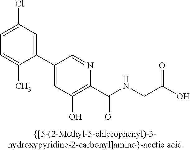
C1(C2=CC(O)=C(C(NCC(O)=O)=O)N=C2)=CC(Cl)=CC=C1C
